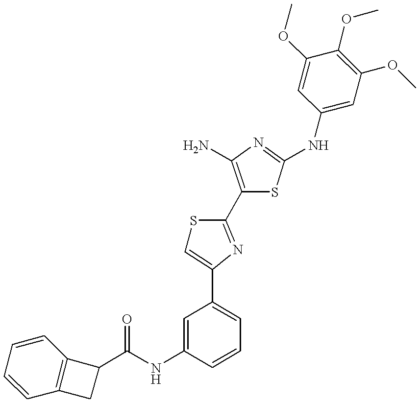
C(NC1=CC(C2=CSC(C3=C(N)N=C(NC4=CC(OC)=C(OC)C(OC)=C4)S3)=N2)=CC=C1)(=O)C1C2=C(C1)C=CC=C2
